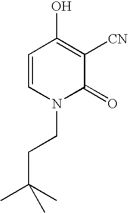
C1=CN(CCC(C)(C)C)C(=O)C([CN])=C1O
